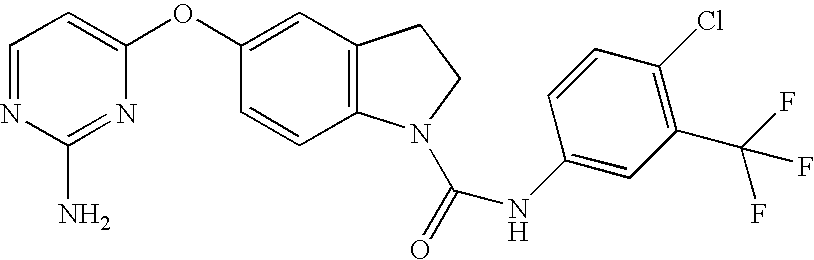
C1=NC(N)=NC(OC2=CC3=C(C=C2)N(C(=O)NC2=CC(C(F)(F)F)=C(Cl)C=C2)CC3)=C1
